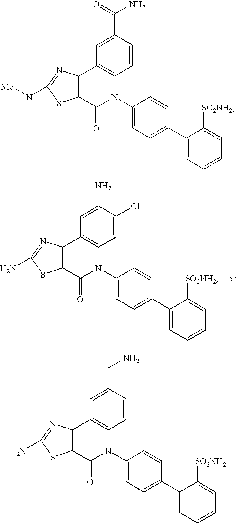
C1(C2=CC=CC(C(N)=O)=C2)=C(C(=O)NC2=CC=C(C3=CC=CC=C3[SO2NH2])C=C2)SC(N[Me])=N1.C1(C2=CC=CC(CN)=C2)=C(C(=O)NC2=CC=C(C3=CC=CC=C3[SO2NH2])C=C2)SC(N)=N1.C1(C2=CC=C(Cl)C(N)=C2)=C(C(=O)NC2=CC=C(C3=CC=CC=C3[SO2NH2])C=C2)SC(N)=N1
